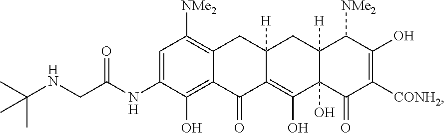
C(C(NC1=CC([NMe2])=C2C(=C1O)C(=O)C1=C(O)C3(O)C([H])(CC1([H])C2)C([NMe2])C(O)=C([CONH2])C3=O)=O)NC(C)(C)C
